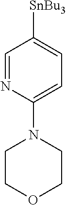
C1=NC(N2CCOCC2)=CC=C1[SnBu3]
